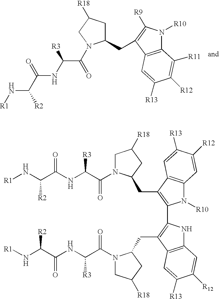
C12=C(C(CC3CC([R18])CN3C(C(NC(C(N[R1])[R2])=O)[R3])=O)=C([R9])N1[R10])C=C([R13])C([R12])=C2[R11].N1([R10])C2=C(C(CC3N(C(C(NC(C(N[R1])[R2])=O)[R3])=O)CC([R18])C3)=C1C1=C(CC3N(C(C(NC(C(N[R1])[R2])=O)[R3])=O)CC([R18])C3)C3=C(N1)C=C([R12])C([R13])=C3)C=C([R13])C([R12])=C2
